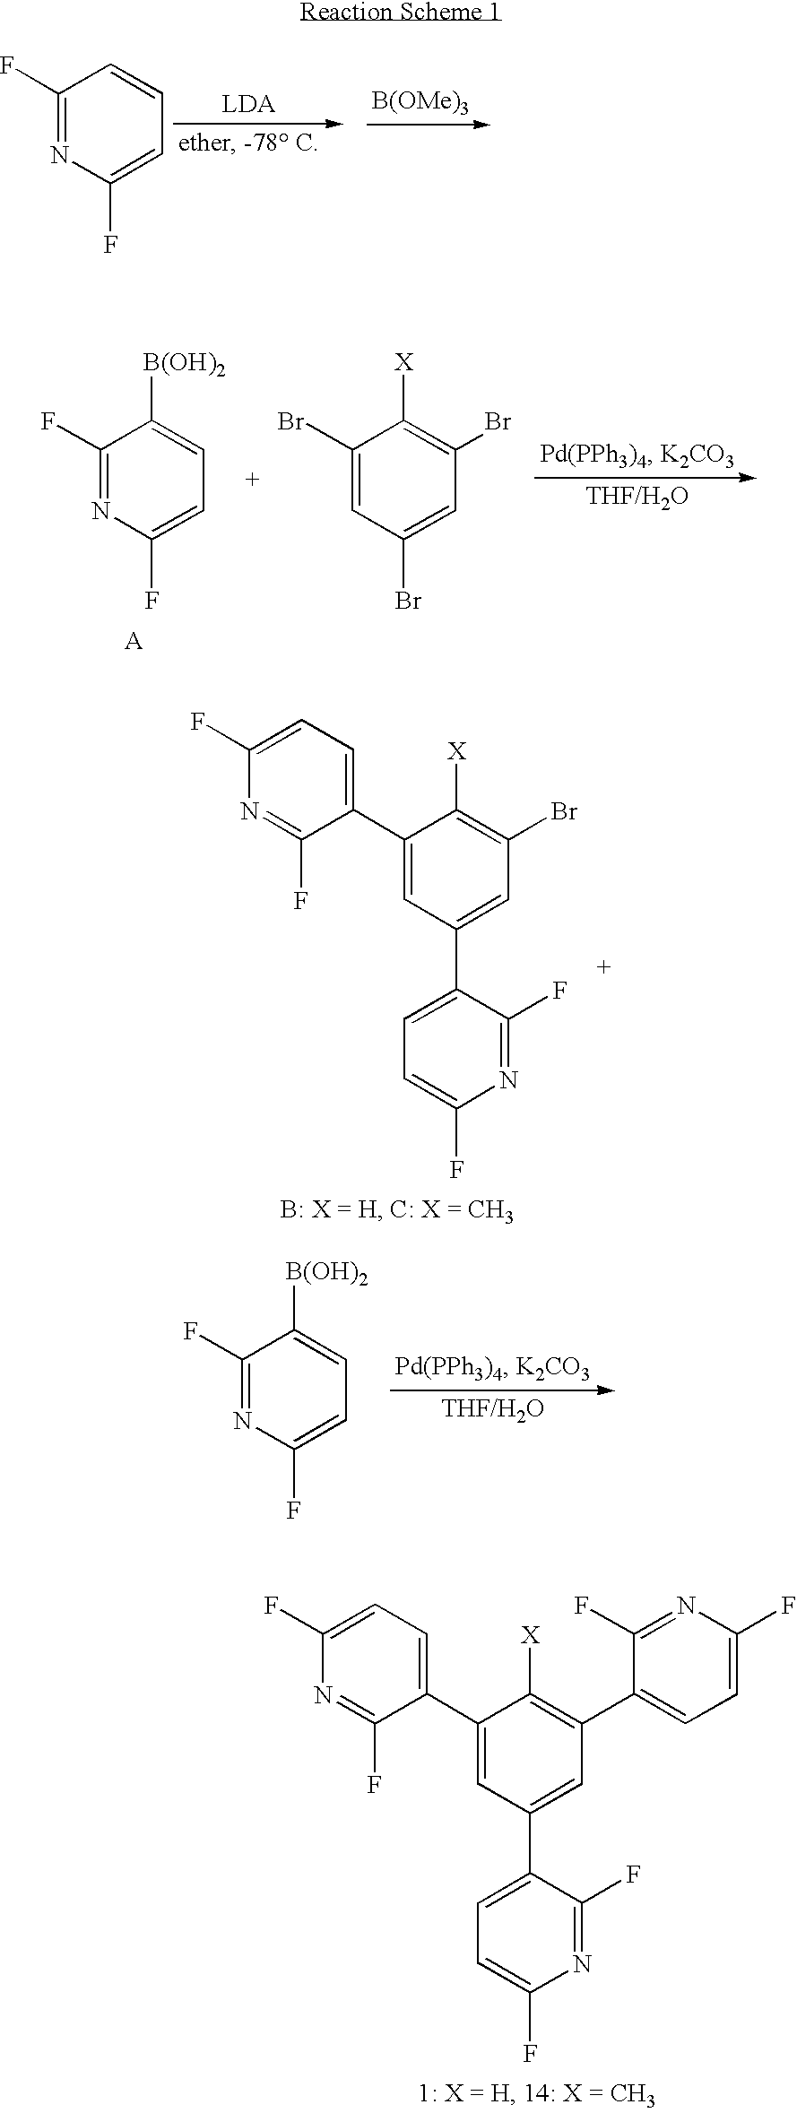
[B(OMe)3].C1(F)=NC(F)=CC=C1.C1(F)=NC(F)=CC=C1[B(OH)2].C1(Br)=CC(Br)=CC(Br)=C1[X].C1(F)=NC(F)=CC=C1[B(OH)2].C1=C(F)N=C(F)C(C2=CC(C3=CC=C(F)N=C3F)=C([X])C(C3=CC=C(F)N=C3F)=C2)=C1.C1=C(F)N=C(F)C(C2=CC(Br)=C([X])C(C3=CC=C(F)N=C3F)=C2)=C1
